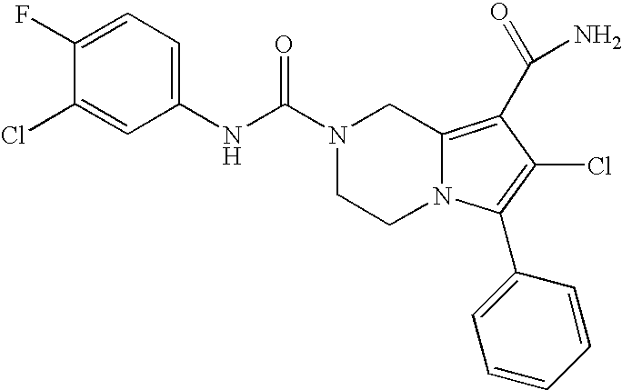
C(N1CCN2C(=C(C(N)=O)C(Cl)=C2C2=CC=CC=C2)C1)(=O)NC1=CC=C(F)C(Cl)=C1
